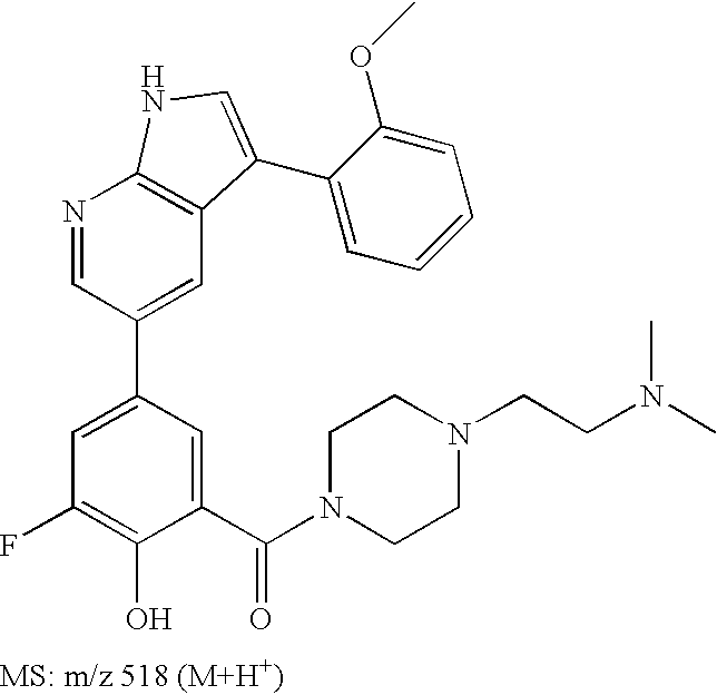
N1=CC(C2=CC(F)=C(O)C(C(N3CCN(CCN(C)C)CC3)=O)=C2)=CC2=C1NC=C2C1=CC=CC=C1OC
